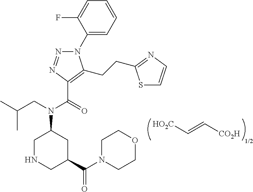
[HO2C]C=C[CO2H].[1/2].N1(C2=CC=CC=C2F)N=NC(C(=O)N(CC(C)C)C2CNCC(C(N3CCOCC3)=O)C2)=C1CCC1=NC=CS1
